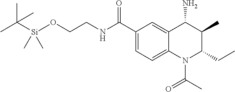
C1(C(NCCO[Si](C(C)(C)C)(C)C)=O)=CC=C2C(=C1)C(N)C(C)C(CC)N2C(=O)C
